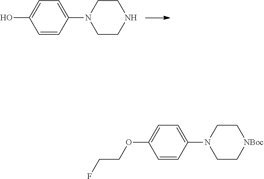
C1=CC(N2CCNCC2)=CC=C1O.C1=CC(N2CC[NBoc]CC2)=CC=C1OCCF
